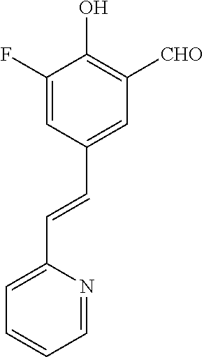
C1=C(F)C(O)=C([CHO])C=C1C=CC1=CC=CC=N1
